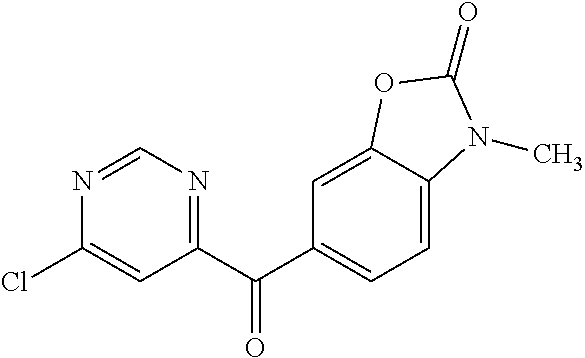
C1(C(C2=CC=C3C(=C2)OC(=O)N3C)=O)=NC=NC(Cl)=C1
